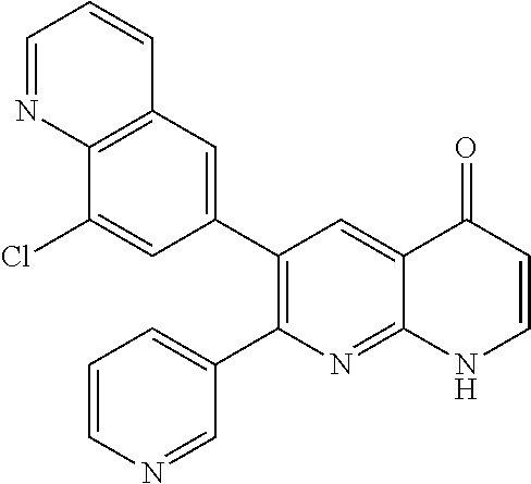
C12=C(C=C(C3=C(C4=CC=CN=C4)N=C4C(=C3)C(=O)C=CN4)C=C1Cl)C=CC=N2
